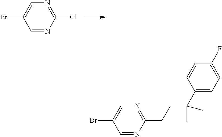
N1=C(Cl)N=CC(Br)=C1.C1(F)=CC=C(C(CCC2=NC=C(Br)C=N2)(C)C)C=C1
